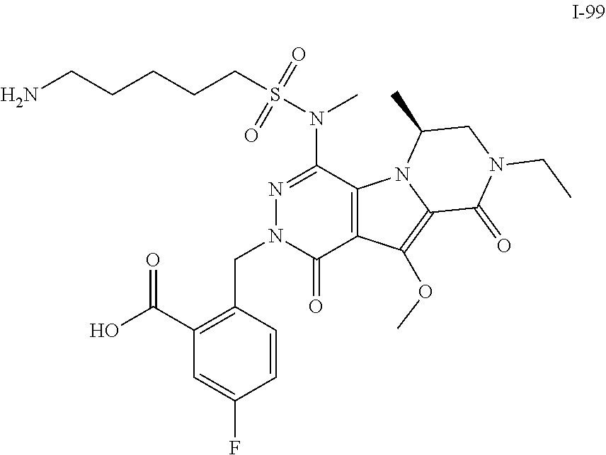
N1=C(N(S(=O)(=O)CCCCCN)C)C2=C(C(=O)N1CC1=C(C(O)=O)C=C(F)C=C1)C(OC)=C1N2C(C)CN(CC)C1=O
